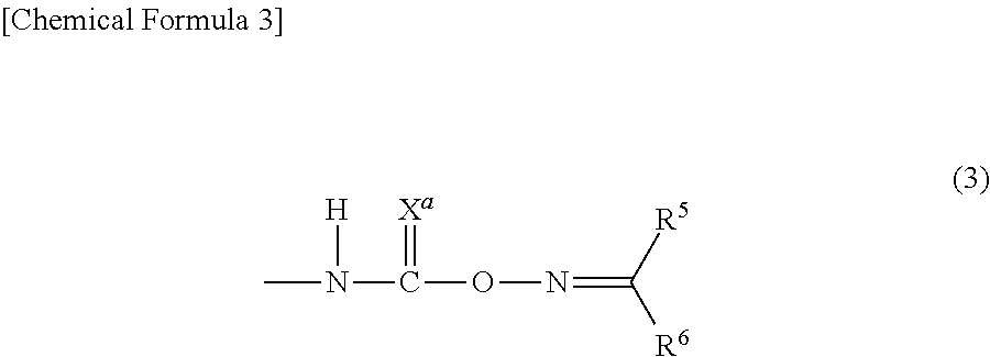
CN(C(ON=C([R6])[R5])=[Xa])[H]
